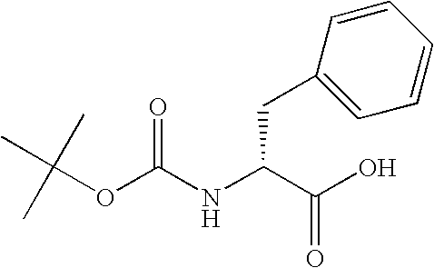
O(C(NC(C(O)=O)CC1=CC=CC=C1)=O)C(C)(C)C
